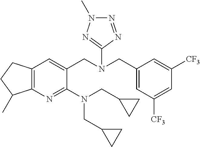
C12=C(N=C(N(CC3CC3)CC3CC3)C(CN(CC3=CC([CF3])=CC([CF3])=C3)C3=NN(C)N=N3)=C1)C(C)CC2
